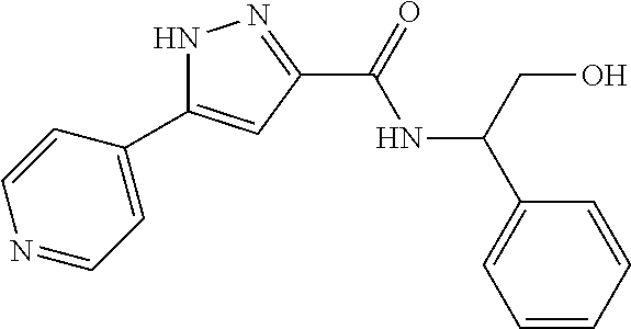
N1C(C2=CC=NC=C2)=CC(C(=O)NC(C2=CC=CC=C2)CO)=N1
